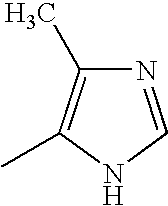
N1=CNC(C)=C1C
